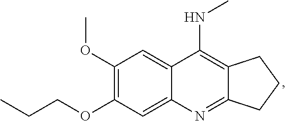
C12=C(NC)C3=CC(OC)=C(OCCC)C=C3N=C1CCC2
